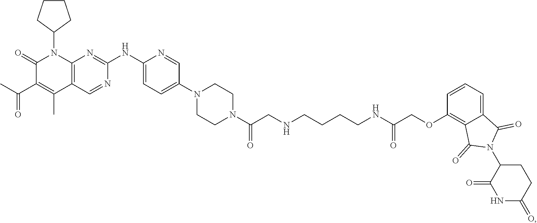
C1(N2CCN(C(=O)CNCCCCNC(=O)COC3=C4C(=O)N(C5CCC(=O)NC5=O)C(=O)C4=CC=C3)CC2)=CC=C(NC2=NC3=C(C=N2)C(C)=C(C(=O)C)C(=O)N3C2CCCC2)N=C1
